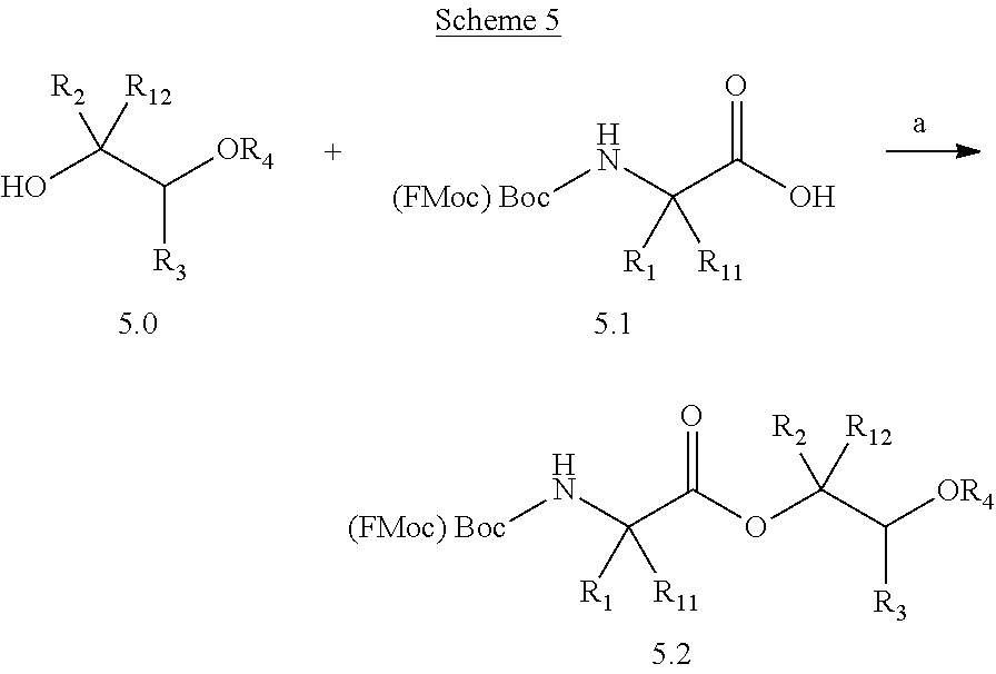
OC(C([OR4])[R3])([R2])[R12].[(FMoc) Boc]NC(C(O)=O)([R11])[R1].[(FMoc) Boc]NC(C(OC(C([OR4])[R3])([R2])[R12])=O)([R11])[R1]
